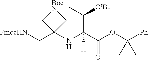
[FmocHN]CC1(NC(C(OC([Ph])(C)C)=O)(C([OtBu])C)[H])C[BocN]C1
